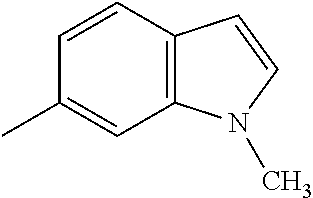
C1=CC2=C(C=C1C)N(C)C=C2
